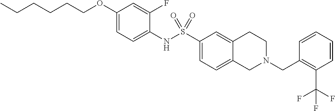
C1(OCCCCCC)=CC=C(NS(C2=CC=C3C(=C2)CCN(CC2=C(C(F)(F)F)C=CC=C2)C3)(=O)=O)C(F)=C1
